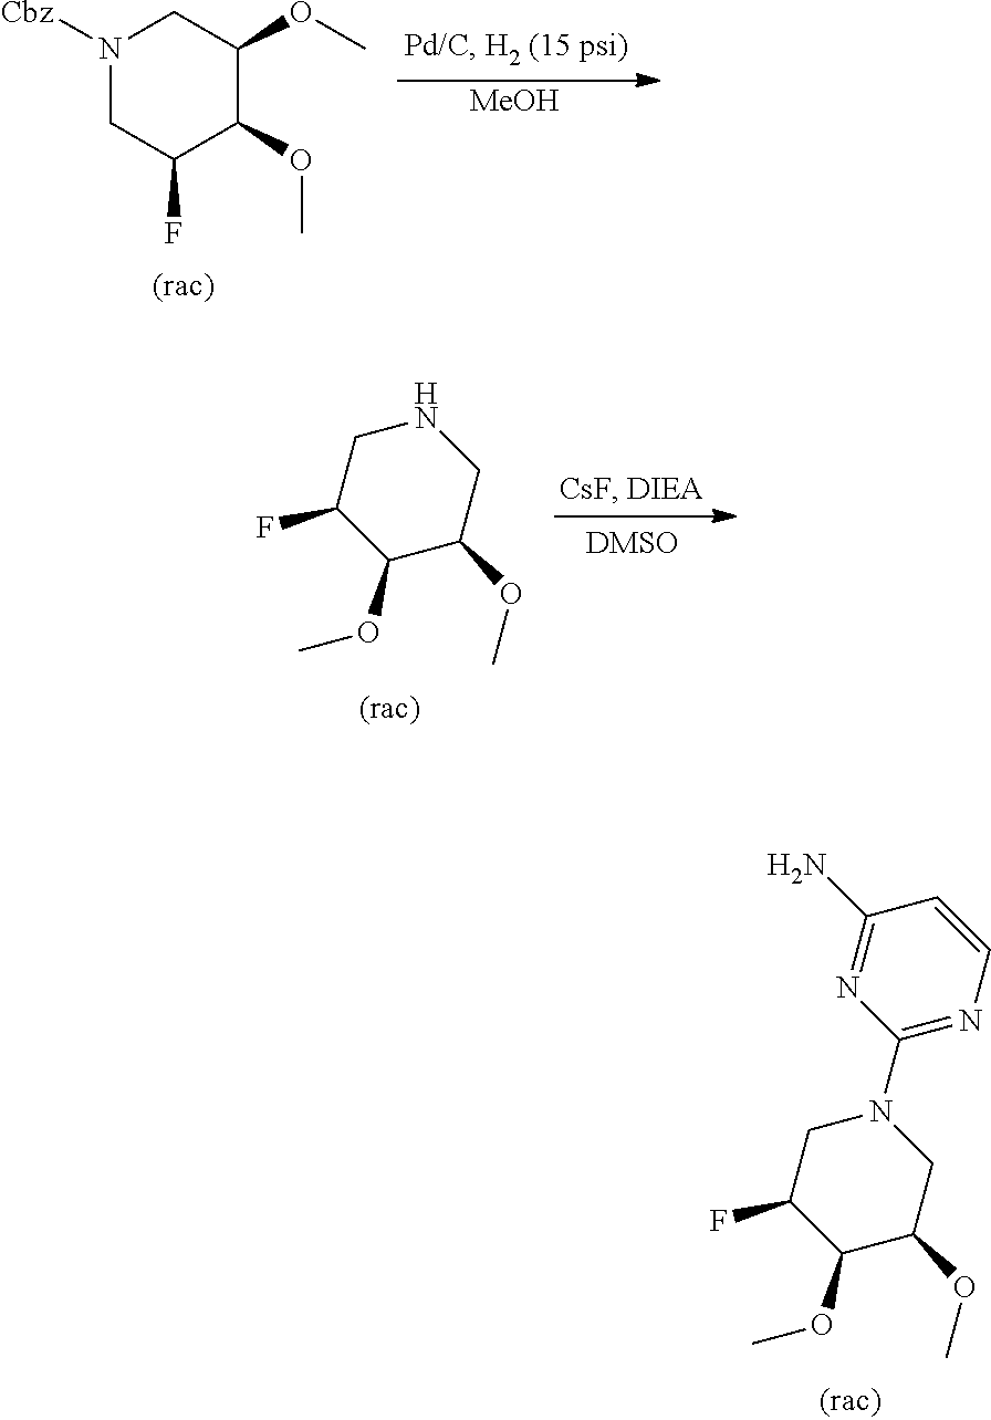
N1([Cbz])CC(F)C(OC)C(OC)C1.[MeOH].C1C(F)C(OC)C(OC)CN1.C1C(F)C(OC)C(OC)CN1C1=NC=CC(N)=N1
